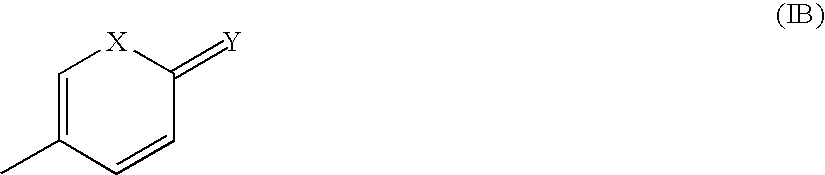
C1=C(C)C=CC(=[Y])[X]1
